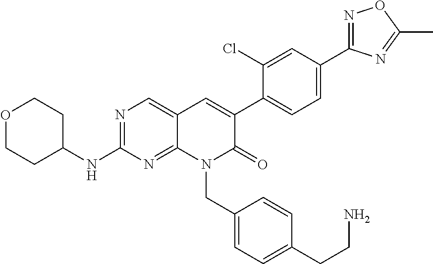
N1=C(C2=CC=C(C3=CC4=CN=C(NC5CCOCC5)N=C4N(CC4=CC=C(CCN)C=C4)C3=O)C(Cl)=C2)N=C(C)O1
